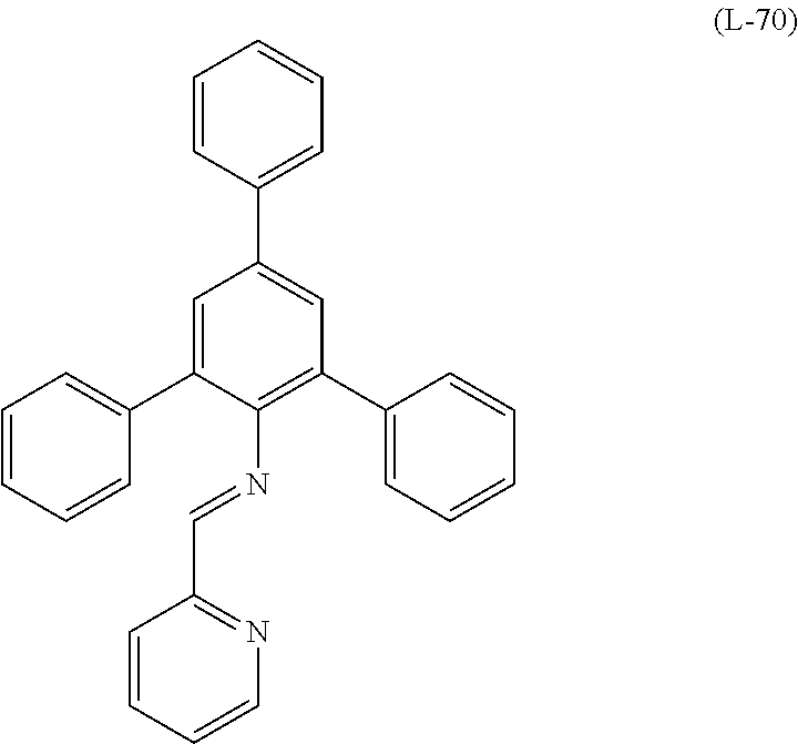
C1=CC(C2=CC(C3=CC=CC=C3)=C(N=CC3=NC=CC=C3)C(C3=CC=CC=C3)=C2)=CC=C1
